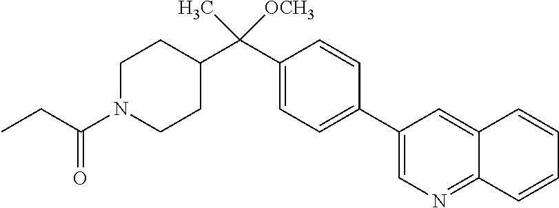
C1(C(C2CCN(C(CC)=O)CC2)([OCH3])C)=CC=C(C2=CN=C3C(=C2)C=CC=C3)C=C1
